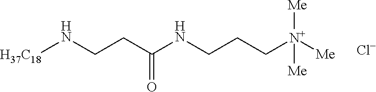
N(CCC(=O)NCCC[N+]([Me])([Me])[Me])[H37C18].[Cl-]
